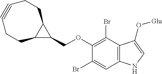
O(C1=C(Br)C2=C(C=C1Br)NC=C2O[Glu])CC1C2C1CCC#CCC2
